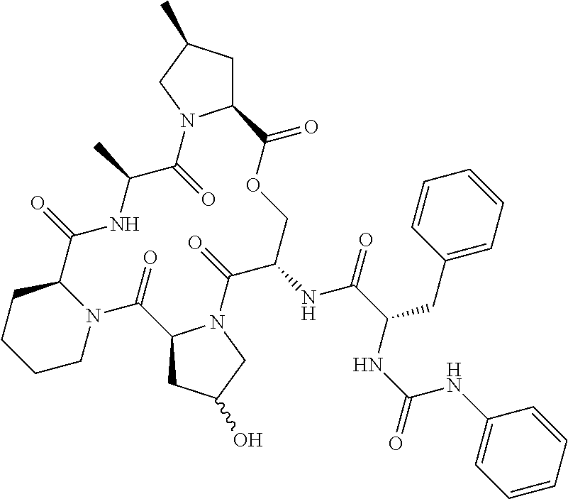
C12CC(C)CN1C(=O)C(C)NC(=O)C1CCCCN1C(=O)C1CC(O)CN1C(=O)C(NC(=O)C(CC1=CC=CC=C1)NC(=O)NC1=CC=CC=C1)COC2=O
